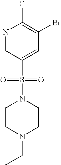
N1=CC(S(=O)(=O)N2CCN(CC)CC2)=CC(Br)=C1Cl
